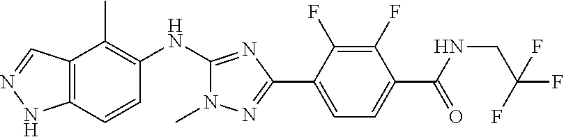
C12=C(C=CC(NC3=NC(C4=CC=C(C(NCC(F)(F)F)=O)C(F)=C4F)=NN3C)=C1C)NN=C2
